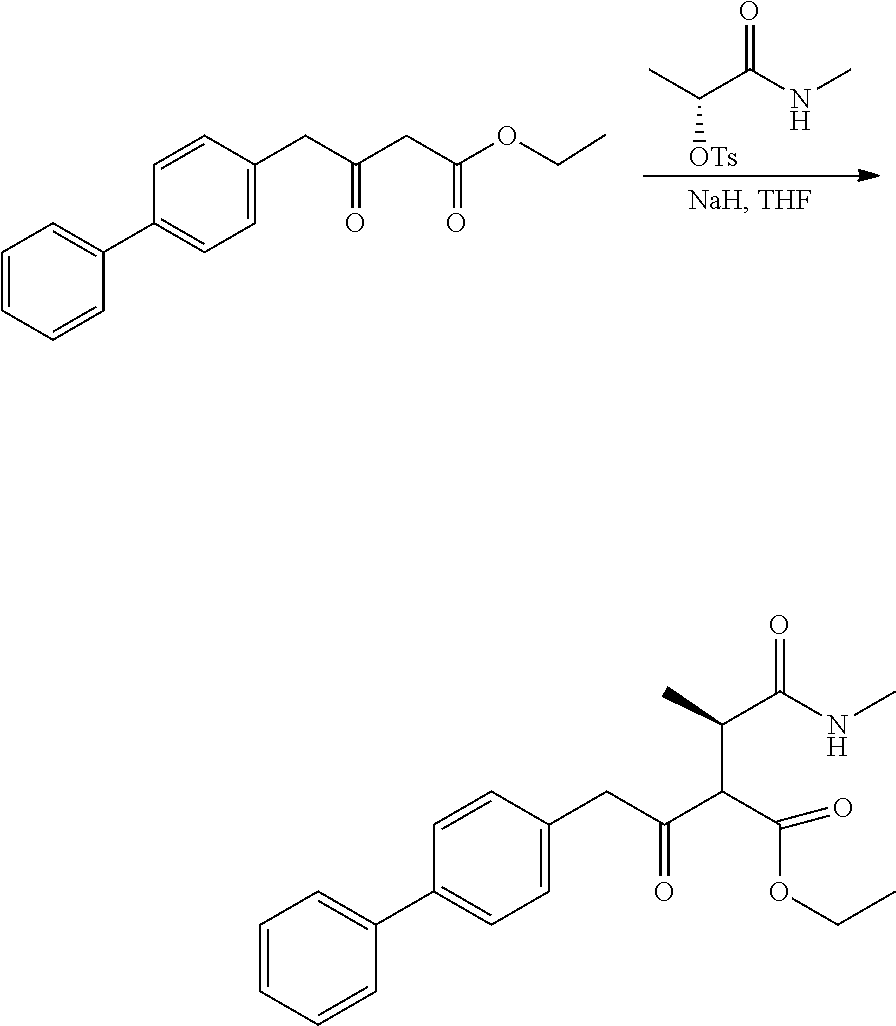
CC(C(NC)=O)[OTs].C1=CC=CC(C2=CC=C(CC(CC(OCC)=O)=O)C=C2)=C1.C1=CC=CC(C2=CC=C(CC(=O)C(C(=O)OCC)C(C)C(NC)=O)C=C2)=C1
